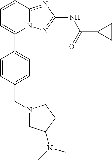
C1=CC2=NC(NC(=O)C3CC3)=NN2C(C2=CC=C(CN3CC(N(C)C)CC3)C=C2)=C1
